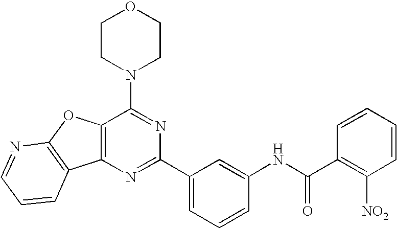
N1=C(C2=CC=CC(NC(C3=C([NO2])C=CC=C3)=O)=C2)N=C(N2CCOCC2)C2=C1C1=C(O2)N=CC=C1
